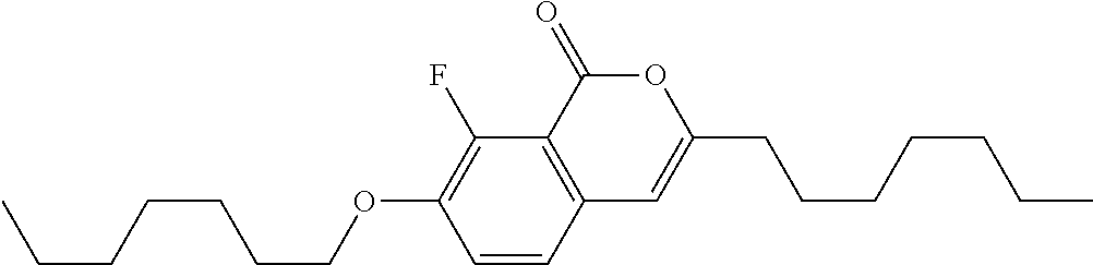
C1=CC2=C(C(F)=C1OCCCCCCC)C(=O)OC(CCCCCCC)=C2
